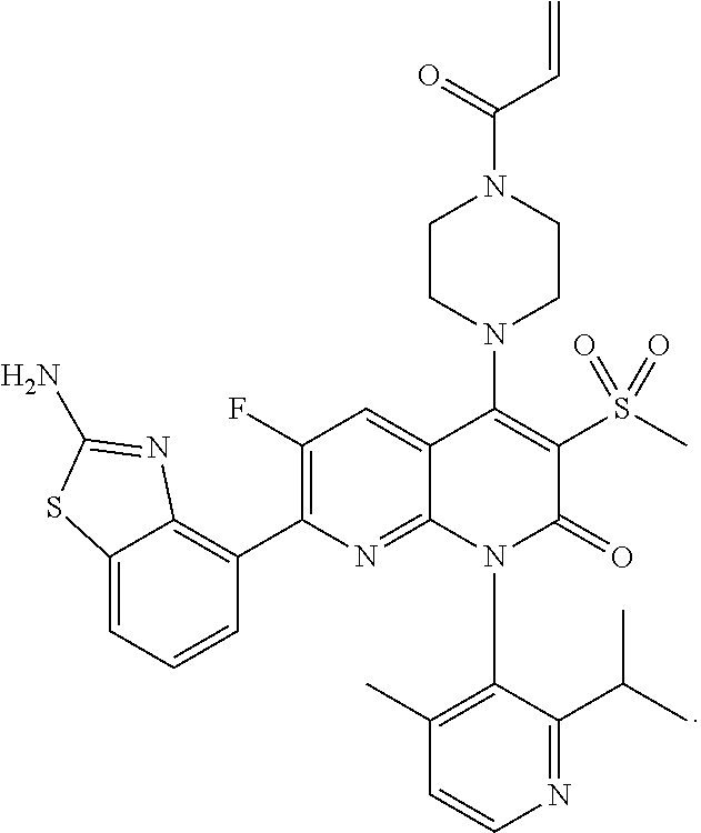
C12=CC=CC(C3=C(F)C=C4C(=N3)N(C3=C(C)C=CN=C3C(C)C)C(=O)C(S(C)(=O)=O)=C4N3CCN(C(=O)C=C)CC3)=C1N=C(N)S2
